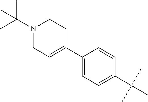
C1=C(C2=CCN(C(C)(C)C)CC2)C=CC(C(C)(C)C)=C1
